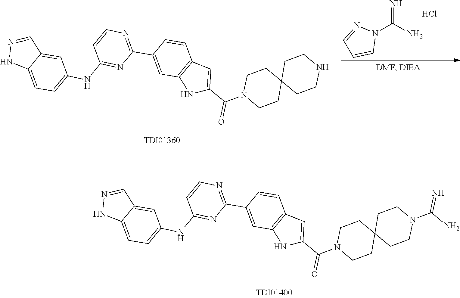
N1(C(N)=N)N=CC=C1.Cl.N1=CC2=CC(NC3=NC(C4=CC5=C(C=C4)C=C(C(N4CCC6(CC4)CCNCC6)=O)N5)=NC=C3)=CC=C2N1.N1=CC2=CC(NC3=NC(C4=CC5=C(C=C4)C=C(C(N4CCC6(CC4)CCN(C(N)=N)CC6)=O)N5)=NC=C3)=CC=C2N1
